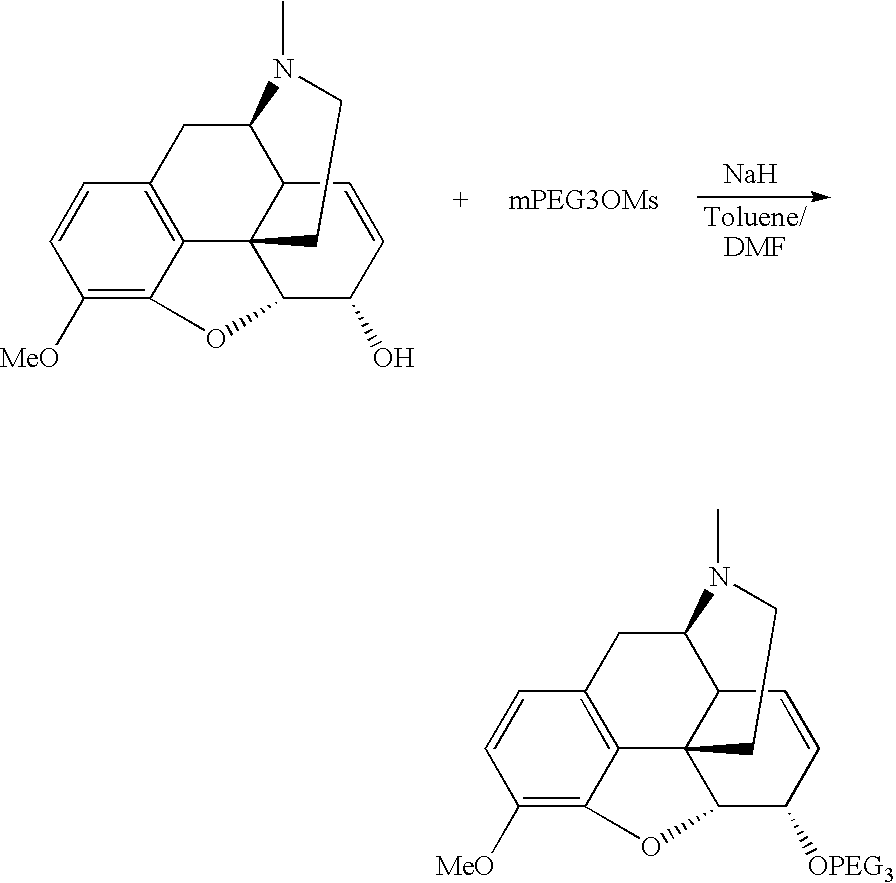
[Na].C1([MeO])=C2C3=C(C=C1)CC1C4C3(CCN1C)C(C(O)C=C4)O2.C1([MeO])=C2C3=C(C=C1)CC1C4C3(CCN1C)C(C([OPEG3])C=C4)O2
